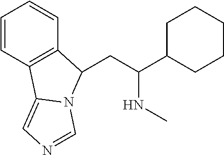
C1=CC2=C(C=C1)C(CC(C1CCCCC1)NC)N1C2=CN=C1
